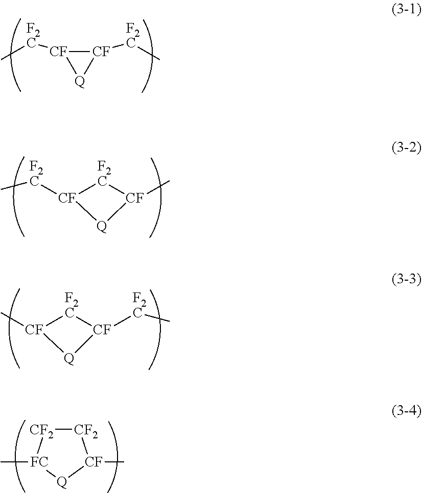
[CF]1([F2C]C)[Q][CF]1[F2C]C.[F2C]1[CF]([F2C]C)[Q][CF]1C.[F2C]1[CF](C)[Q][CF]1[F2C]C.[CF2]1[CF2][CF](C)[Q][FC]1C
